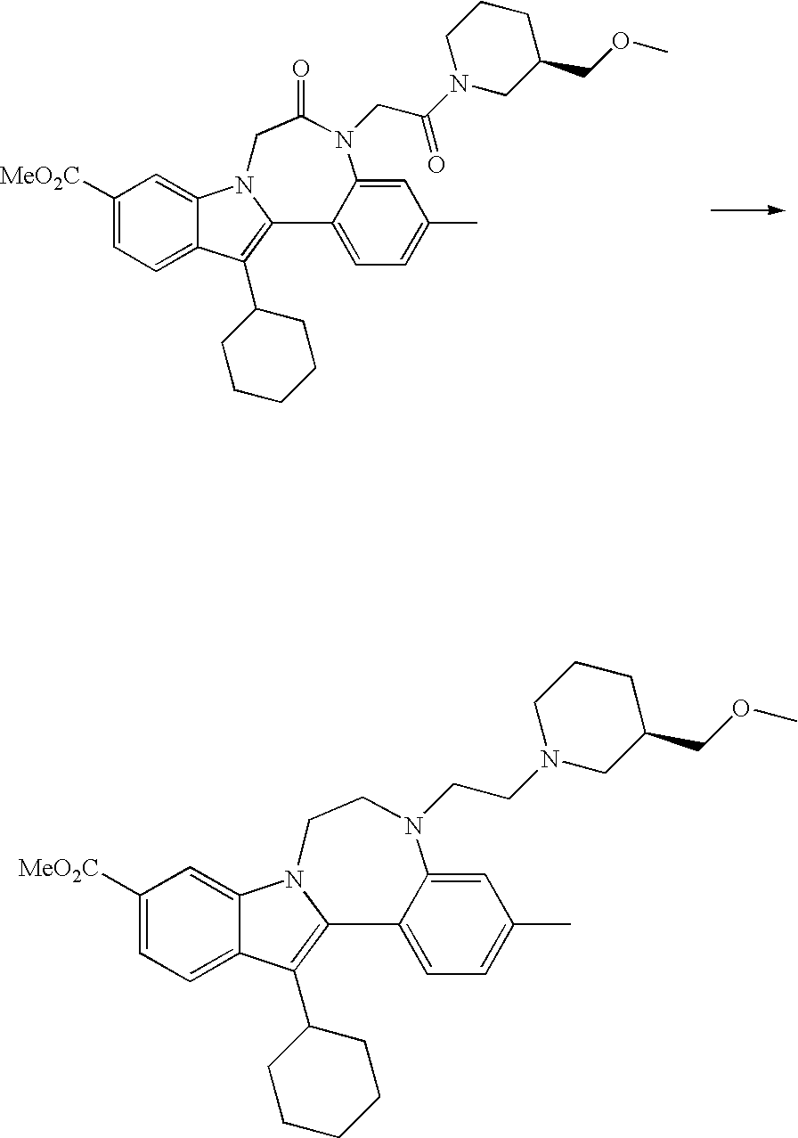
C1([MeO2C])=CC=C2C(=C1)N1C(=C2C2CCCCC2)C2=CC=C(C)C=C2N(CC(N2CC(COC)CCC2)=O)C(=O)C1.C1([MeO2C])=CC=C2C(=C1)N1C(=C2C2CCCCC2)C2=CC=C(C)C=C2N(CCN2CC(COC)CCC2)CC1
